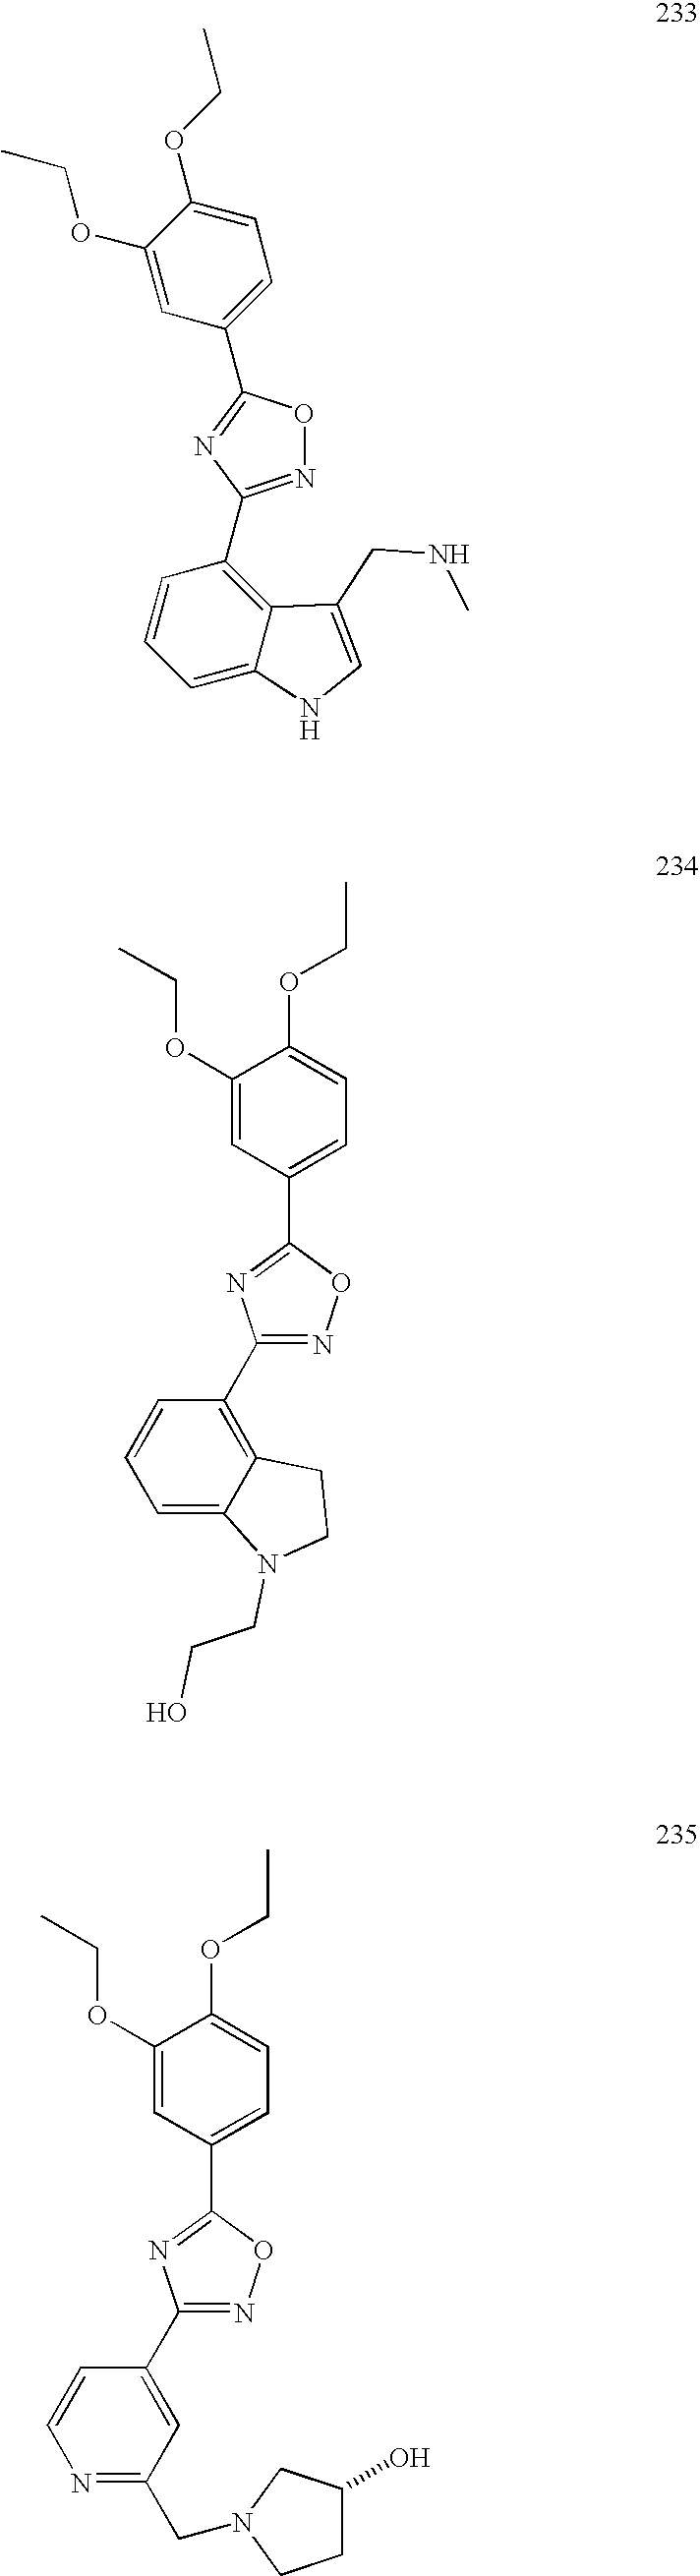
N1=C(C2=C3C(=CC=C2)NC=C3CNC)N=C(C2=CC=C(OCC)C(OCC)=C2)O1.C1(OCC)=CC(C2=NC(C3=C4C(=CC=C3)N(CCO)CC4)=NO2)=CC=C1OCC.C1(OCC)=CC(C2=NC(C3=CC(CN4CC(O)CC4)=NC=C3)=NO2)=CC=C1OCC
